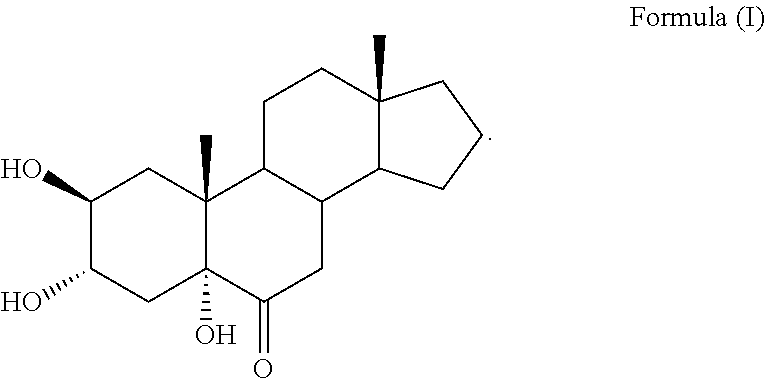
C1(O)C(O)CC2(O)C(C)(C1)C1C(CC2=O)C2C(C)(CC1)CCC2
